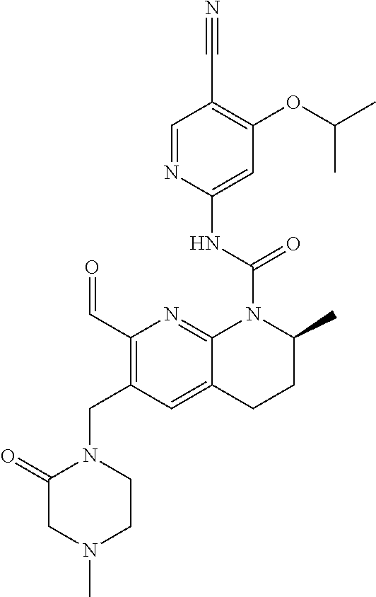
C1(=O)CN(C)CCN1CC1=C(C=O)N=C2C(=C1)CCC(C)N2C(NC1=CC(OC(C)C)=C(C#N)C=N1)=O
